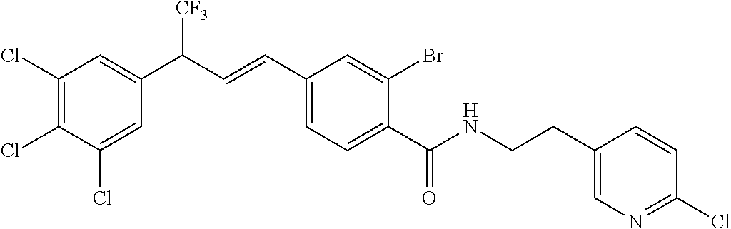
C1(Cl)=C(Cl)C(Cl)=CC(C([CF3])C=CC2=CC=C(C(NCCC3=CN=C(Cl)C=C3)=O)C(Br)=C2)=C1
